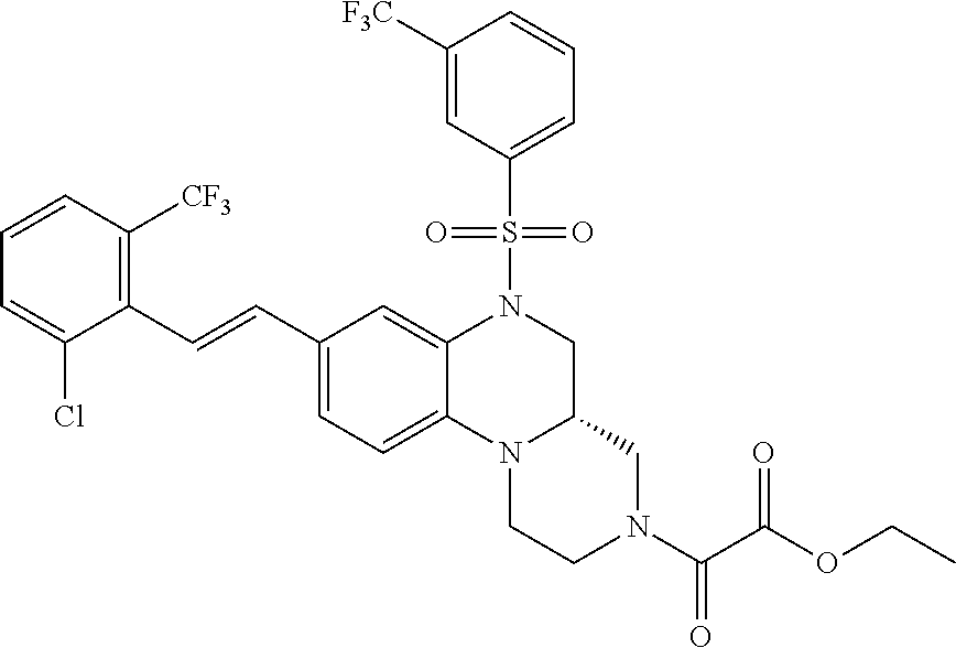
C1CN2C(CN1C(=O)C(OCC)=O)CN(S(=O)(=O)C1=CC=CC([F3C])=C1)C1=CC(C=CC3=C([CF3])C=CC=C3Cl)=CC=C21
